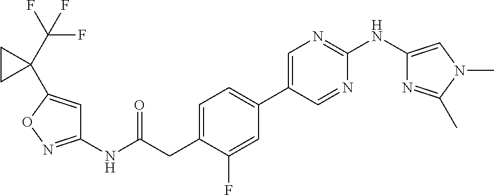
C1(NC(=O)CC2=CC=C(C3=CN=C(NC4=CN(C)C(C)=N4)N=C3)C=C2F)=NOC(C2(C(F)(F)F)CC2)=C1
